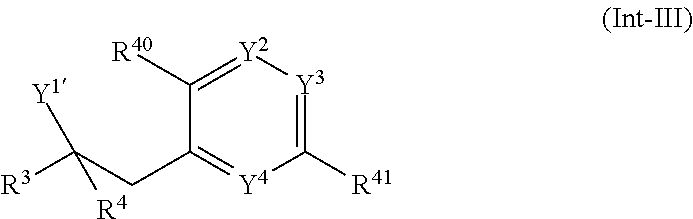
C(C1=[Y4]C([R41])=[Y3][Y2]=C1[R40])C([R3])([Y1])[R4]
